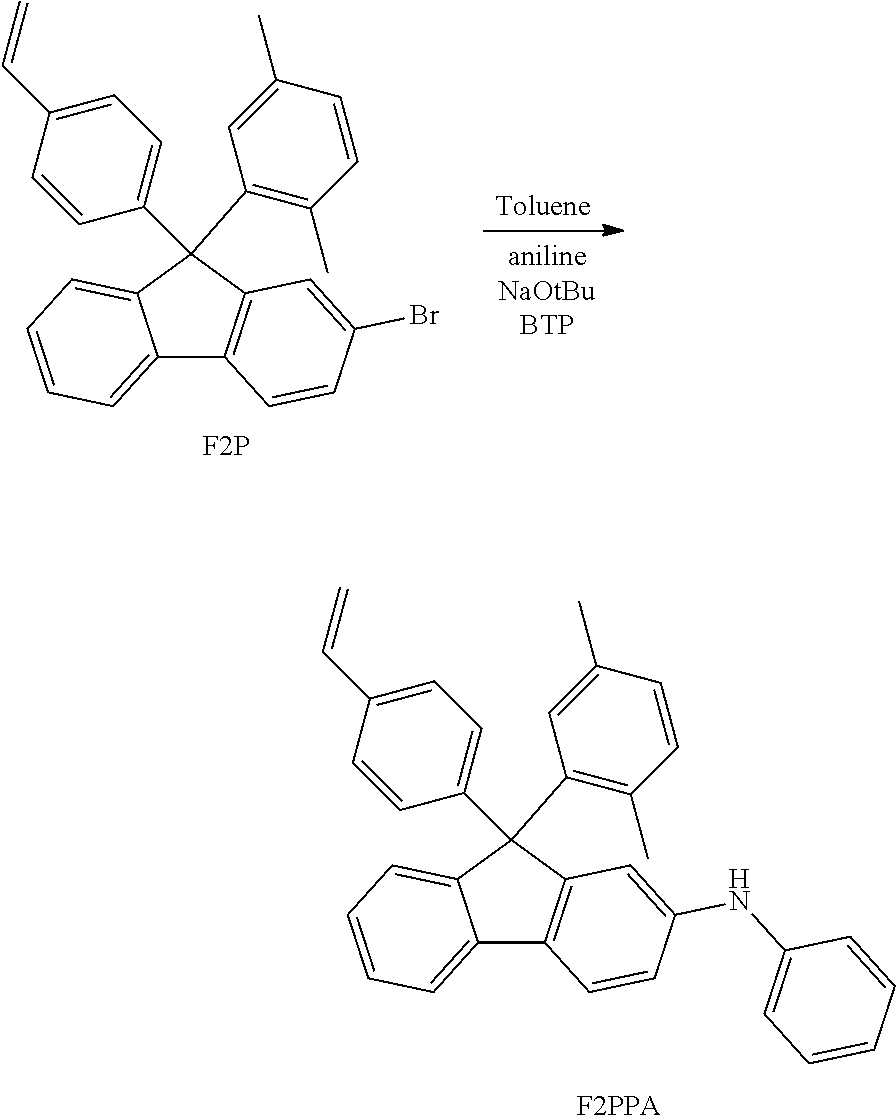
C12=CC=CC=C1C(C1=C(C)C=CC(C)=C1)(C1=CC=C(C=C)C=C1)C1=C2C=CC(NC2=CC=CC=C2)=C1.[F2PPA].C12=CC=CC=C1C(C1=C(C)C=CC(C)=C1)(C1=CC=C(C=C)C=C1)C1=C2C=CC(Br)=C1.[F2P]
